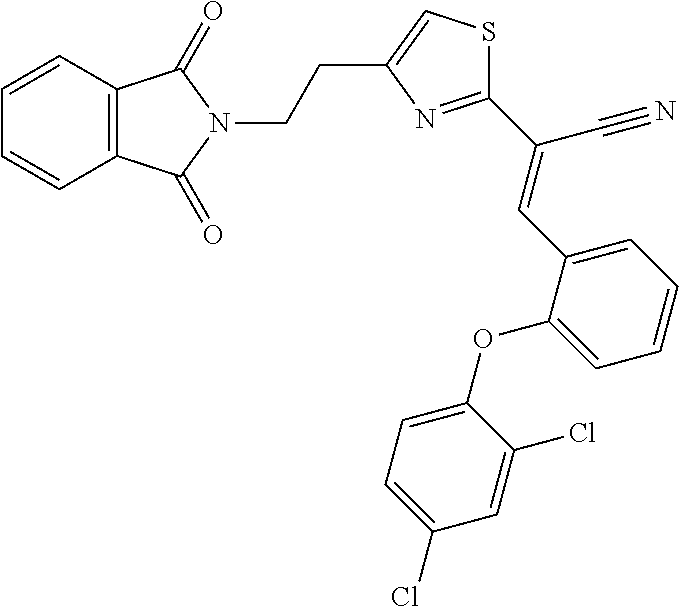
C12=C(C=CC=C1)C(=O)N(CCC1=CSC(C(=CC3=CC=CC=C3OC3=CC=C(Cl)C=C3Cl)C#N)=N1)C2=O
